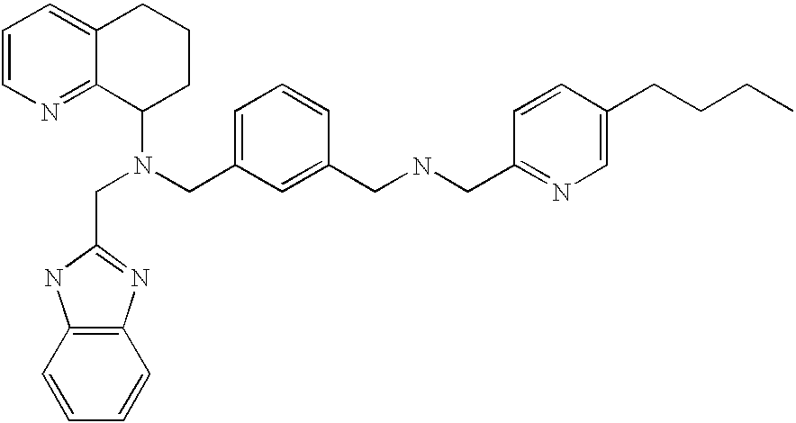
C1=CN=C2C(=C1)CCCC2N(CC1=NC2=C(N1)C=CC=C2)CC1=CC=CC(CNCC2=NC=C(CCCC)C=C2)=C1
